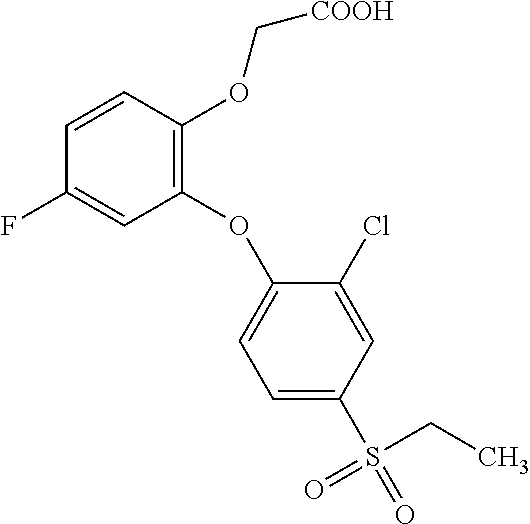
C1=C(S(=O)(CC)=O)C=C(Cl)C(OC2=C(OC[COOH])C=CC(F)=C2)=C1
